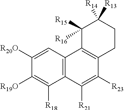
C1([R20O])=CC2=C(C([R18])=C1[R19O])C([R21])=C([R23])C1=C2C([R15])([R16])C([R13])([R14])CC1
